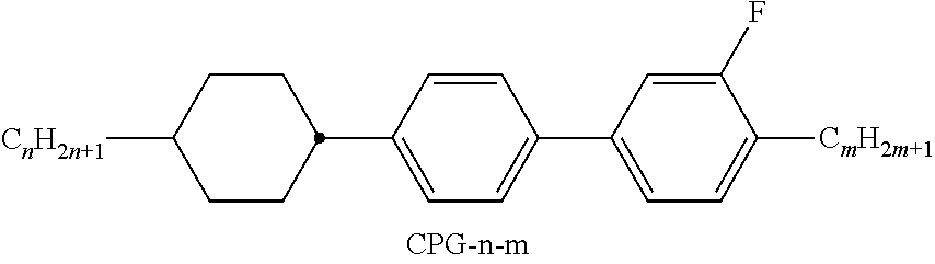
[CnH2n+1]C1CCC(C2=CC=C(C3=CC=C([CmH2m+1])C(F)=C3)C=C2)CC1
